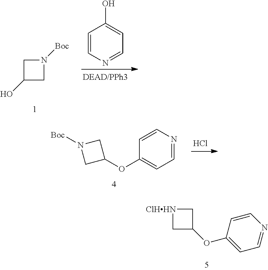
C1=CN=CC=C1O.C1C(O)CN1[Boc].C1=NC=CC(OC2CN([Boc])C2)=C1.Cl.[ClHHN]1CC(OC2=CC=NC=C2)C1
